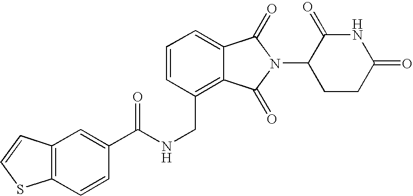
C1=CC(CNC(=O)C2=CC3=C(C=C2)SC=C3)=C2C(=C1)C(=O)N(C1CCC(=O)NC1=O)C2=O
